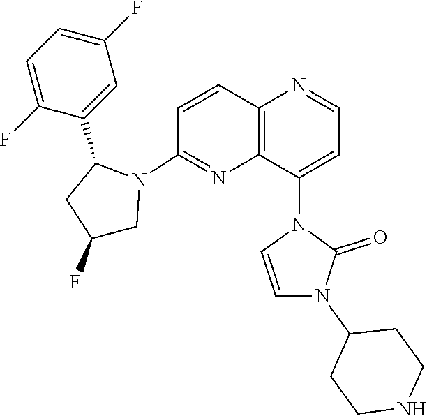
C1=C(F)C(C2CC(F)CN2C2=NC3=C(C=C2)N=CC=C3N2C=CN(C3CCNCC3)C2=O)=CC(F)=C1
